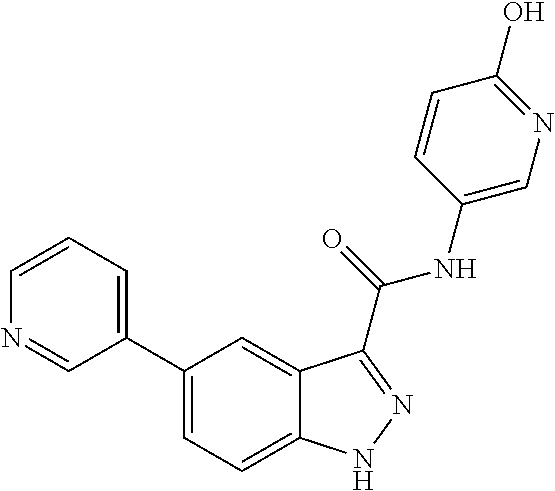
C1=CN=CC(C2=CC=C3C(=C2)C(C(NC2=CN=C(O)C=C2)=O)=NN3)=C1
